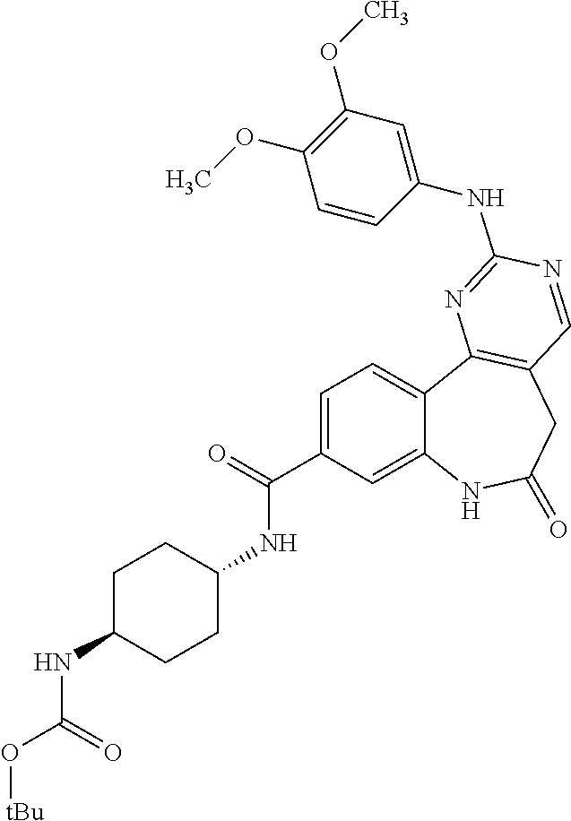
C1=C(C(=O)NC2CCC(NC(O[tBu])=O)CC2)C=C2C(=C1)C1=C(CC(=O)N2)C=NC(NC2=CC(OC)=C(OC)C=C2)=N1
